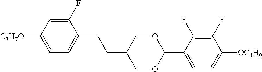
C1(F)=CC([C3H7O])=CC=C1CCC1COC(C2=CC=C([OC4H9])C(F)=C2F)OC1
